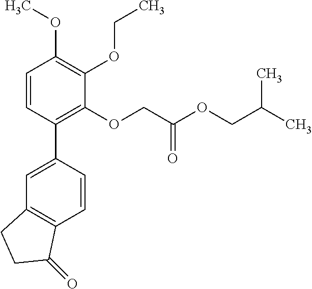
C1=C(C2=C(OCC(OCC(C)C)=O)C(OCC)=C(OC)C=C2)C=CC2=C1CCC2=O
